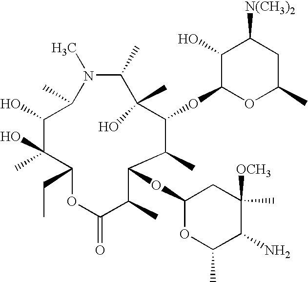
C1(C)N(C)C(C)C(O)C(O)(C)C(CC)OC(=O)C(C)C(OC2OC(C)C(N)C([OCH3])(C)C2)C(C)C(OC2OC(C)CC([N(CH3)2])C2O)C1(O)C
